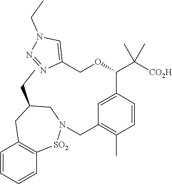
C1(COC(C([CO2H])(C)C)C2=CC(CN3[SO2]C4=C(C=CC=C4)CC(CC)C3)=C(C)C=C2)=CN(CC)N=N1
